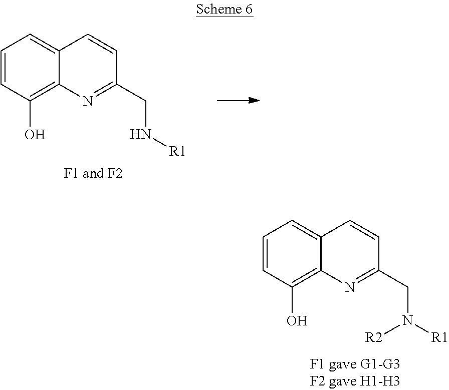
C1=CC(O)=C2C(=C1)C=CC(CN[R1])=N2.[F1 and F2].C1=CC(O)=C2C(=C1)C=CC(CN([R1])[R2])=N2
